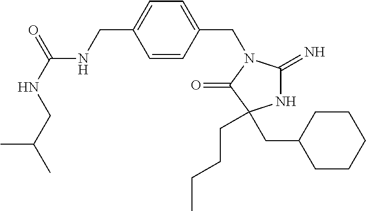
C1=CC(CN2C(=N)NC(CC3CCCCC3)(CCCC)C2=O)=CC=C1CNC(=O)NCC(C)C
